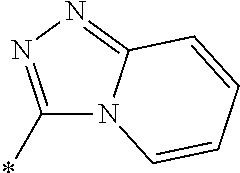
C1(*)=NN=C2N1C=CC=C2
